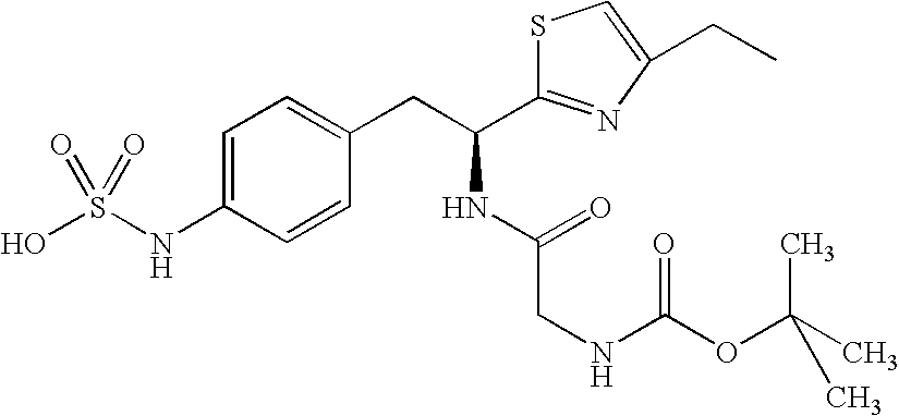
C1=C(NS(O)(=O)=O)C=CC(CC(NC(CNC(OC(C)(C)C)=O)=O)C2=NC(CC)=CS2)=C1
